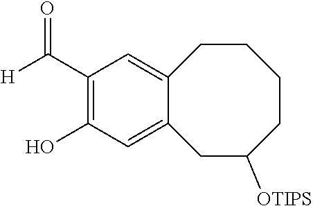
C1(C([H])=O)=C(O)C=C2C(=C1)CCCCC([OTIPS])C2
